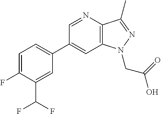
C1(C2=CC=C(F)C(C(F)F)=C2)=CC2=C(C(C)=NN2CC(O)=O)N=C1
